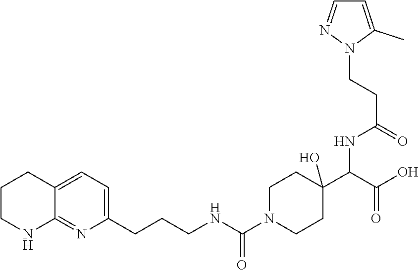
C1CNC2=NC(CCCNC(N3CCC(C(C(=O)O)NC(CCN4C(C)=CC=N4)=O)(O)CC3)=O)=CC=C2C1
